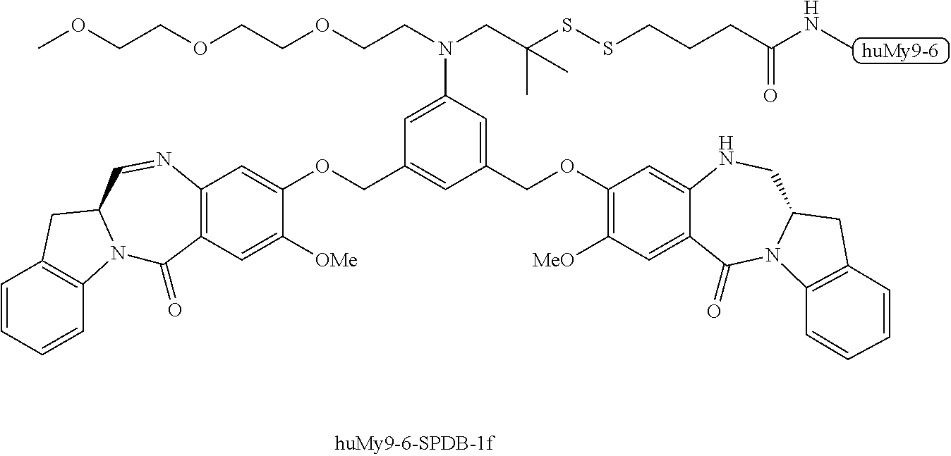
C1=CC=CC2=C1CC1N2C(=O)C2=C(N=C1)C=C(OCC1=CC(COC3=C([MeO])C=C4C(=C3)NCC3N(C4=O)C4=C(C3)C=CC=C4)=CC(N(CC(C)(SSCCCC(NC)=O)C)CCOCCOCCOC)=C1)C([OMe])=C2
